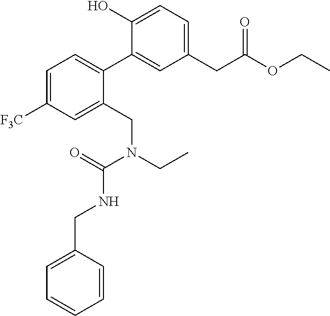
C1(CC(OCC)=O)=CC=C(O)C(C2=CC=C([F3C])C=C2CN(CC)C(=O)NCC2=CC=CC=C2)=C1
